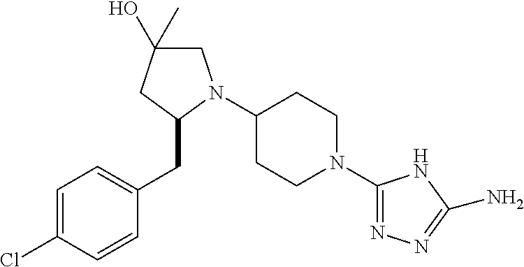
C1=C(Cl)C=CC(CC2N(C3CCN(C4=NN=C(N)N4)CC3)CC(O)(C)C2)=C1
